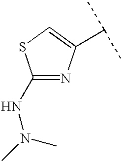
C1(NN(C)C)=NC(C(C)C)=CS1
